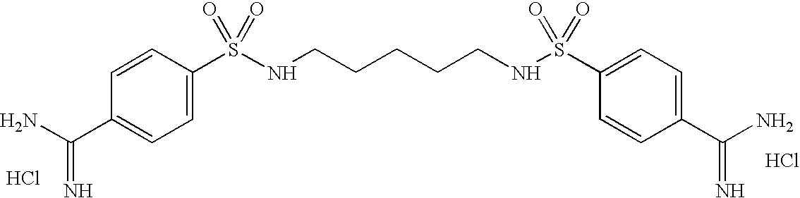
C1=CC(S(NCCCCCNS(C2=CC=C(C(N)=N)C=C2)(=O)=O)(=O)=O)=CC=C1C(N)=N.Cl.Cl
